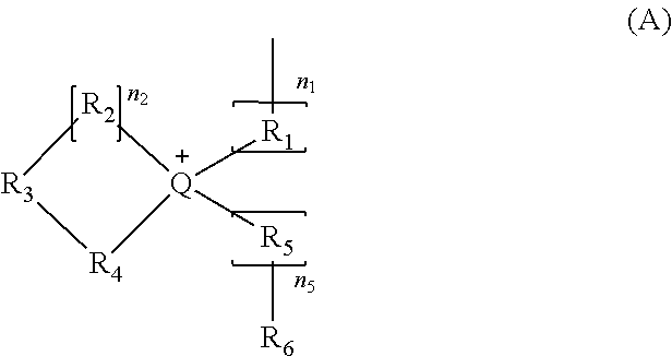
[Q]1([R1]C)([R5][R6])[R2][R3][R4]1
